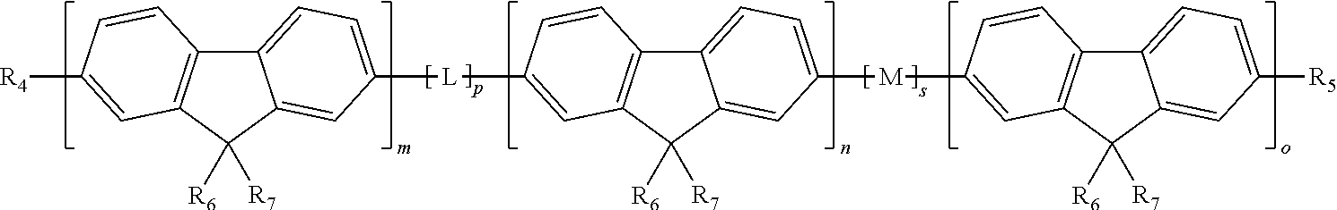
C12=CC=C([L]C3=CC4=C(C5=CC=C([M]C6=CC7=C(C8=CC=C([R5])C=C8C7([R6])[R7])C=C6)C=C5C4([R6])[R7])C=C3)C=C1C([R6])([R7])C1=C2C=CC([R4])=C1
